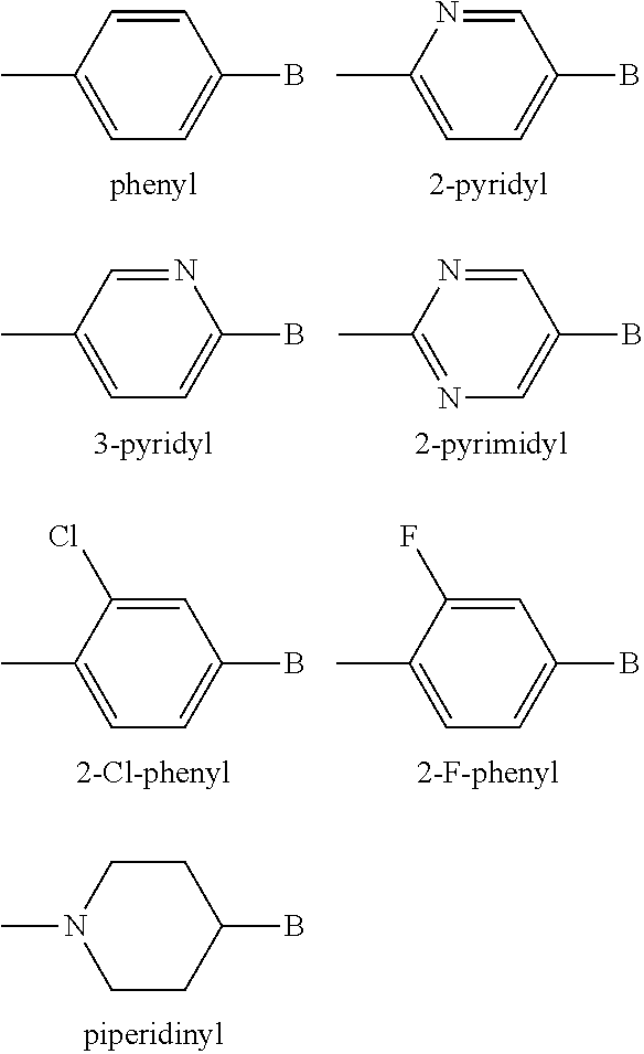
C1=CC(C)=CC=C1B.C1=NC(C)=CC=C1B.N1=CC(C)=CC=C1B.C1=NC(C)=NC=C1B.C1=C(Cl)C(C)=CC=C1B.C1=C(F)C(C)=CC=C1B.C1CN(C)CCC1B
